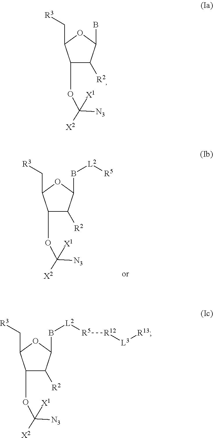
C1(OC([X2])([N3])[X1])C([R2])C(B[L2][R5])OC1C[R3].C1(OC([X2])([N3])[X1])C([R2])C(B)OC1C[R3].C1(OC([X2])([N3])[X1])C([R2])C(B[L2][R5][R12][L3][R13])OC1C[R3]
